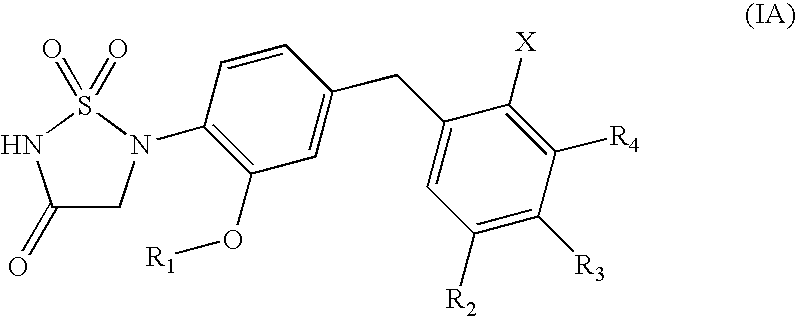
C1(=O)CN(C2=C(O[R1])C=C(CC3=CC([R2])=C([R3])C([R4])=C3[X])C=C2)S(=O)(=O)N1
